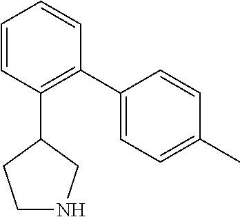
C1=CC(C2CCNC2)=C(C2=CC=C(C)C=C2)C=C1
